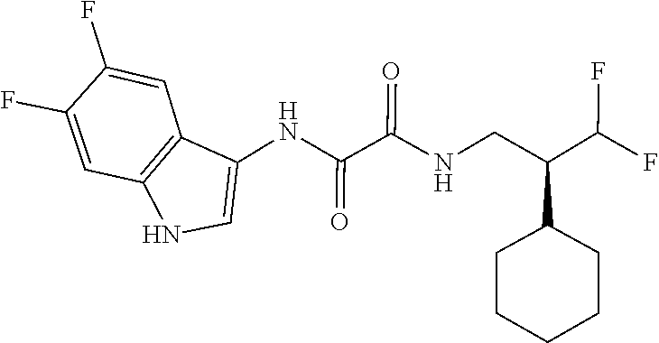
C12=C(C(NC(=O)C(=O)NCC(C3CCCCC3)C(F)F)=CN1)C=C(F)C(F)=C2
